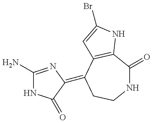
N1C(=O)C2=C(C(=C3C(=O)NC(N)=N3)CC1)C=C(Br)N2
